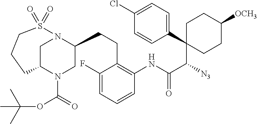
C1CC([OCH3])CCC1(C([N3])C(NC1=C(CCC2N3CC(N(C(=O)OC(C)(C)C)C2)CCCS3(=O)=O)C(F)=CC=C1)=O)C1=CC=C(Cl)C=C1
